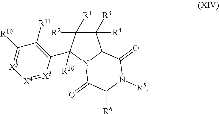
C1([R4])([R3])C([R2])([R1])C(C2=C([R11])C([R10])=[X5][X4]=[X3]2)([R16])N2C1C(=O)N([R5])C([R6])C2=O
